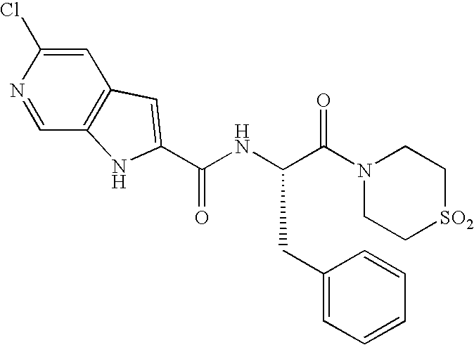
C1=C(Cl)N=CC2=C1C=C(C(NC(C(N1CC[SO2]CC1)=O)CC1=CC=CC=C1)=O)N2
